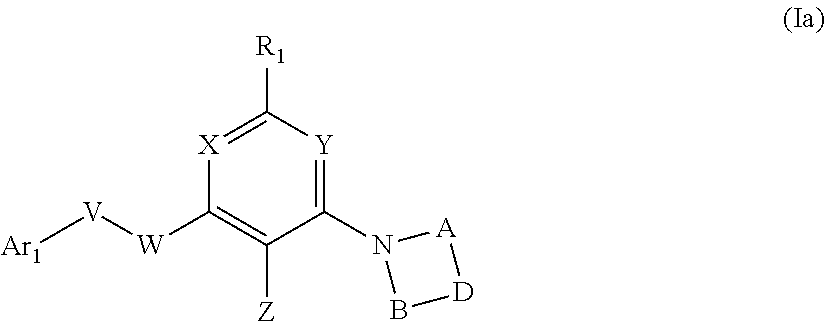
C1(N2B[D][A]2)=[Y]C([R1])=[X]C([W][V][Ar1])=C1[Z]
